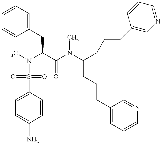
C1=CC=C(CC(N(C)S(C2=CC=C(N)C=C2)(=O)=O)C(=O)N(C(CCCC2=CC=CN=C2)CCCC2=CN=CC=C2)C)C=C1
